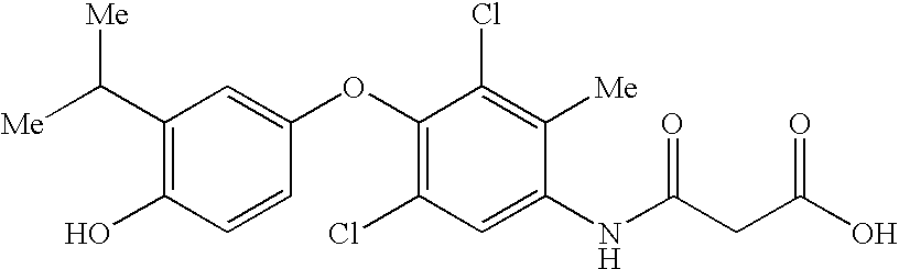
[Me]C(C1=C(O)C=CC(OC2=C(Cl)C=C(NC(CC(O)=O)=O)C([Me])=C2Cl)=C1)[Me]
